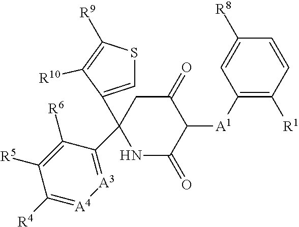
[A3]1=C(C2(C3=CSC([R9])=C3[R10])CC(=O)C([A1]C3=C([R1])C=CC([R8])=C3)C(=O)N2)C([R6])=C([R5])C([R4])=[A4]1
